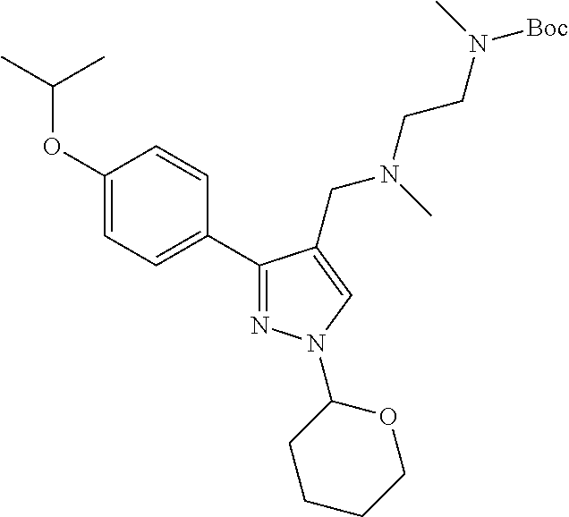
C1(OC(C)C)=CC=C(C2=NN(C3CCCCO3)C=C2CN(CCN(C)[Boc])C)C=C1
